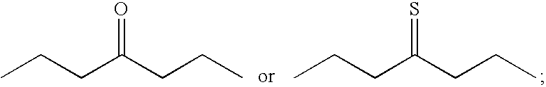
CCCC(CCC)=O.CCCC(CCC)=S
